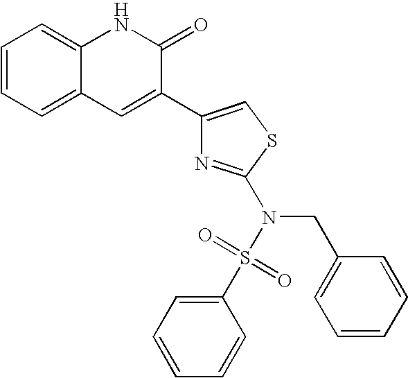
C1=CC=C2C(=C1)NC(=O)C(C1=CSC(N(CC3=CC=CC=C3)S(C3=CC=CC=C3)(=O)=O)=N1)=C2
